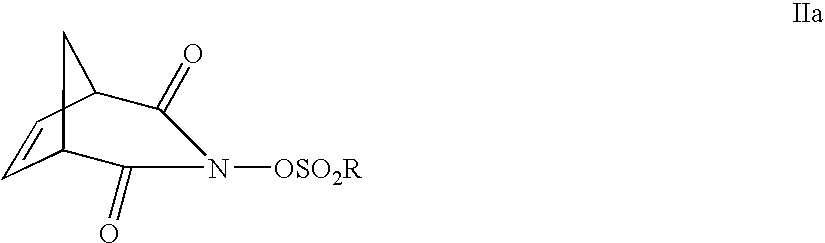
C12C=CC(C1)C(=O)N([OSO2R])C2=O
